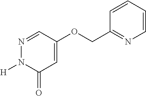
N1=CC(OCC2=NC=CC=C2)=CC(=O)N1[H]
